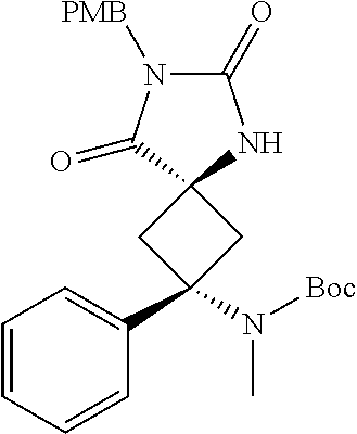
C1=CC=CC(C2(N([Boc])C)CC3(C2)NC(=O)N([PMB])C3=O)=C1
